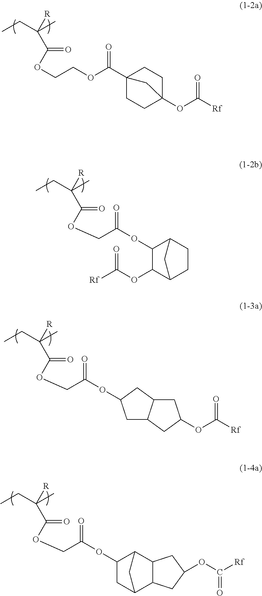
O(C(C([R])(C)CC)=O)CCOC(C12CCC(OC([Rf])=O)(CC1)C2)=O.O(C(C([R])(C)CC)=O)CC(=O)OC1CC2C3C(C1C2)CC(OC([Rf])=O)C3.O(C(C([R])(C)CC)=O)CC(=O)OC1C(OC([Rf])=O)C2CCC1C2.O(C(C([R])(C)CC)=O)CC(=O)OC1CC2C(C1)CC(OC([Rf])=O)C2
